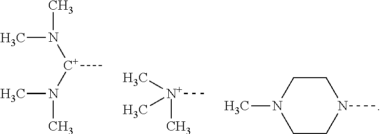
CN(C)[C+](N(C)C)C.N1(C)CCN(C)CC1.[N+](C)(C)(C)C
